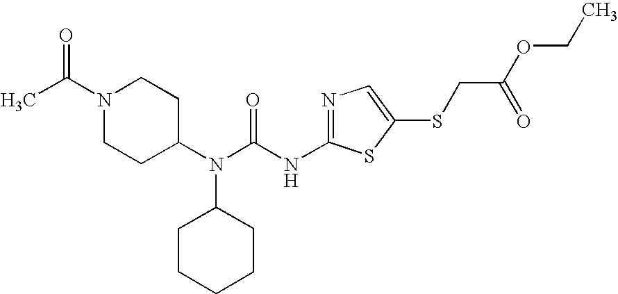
N1=C(NC(N(C2CCN(C(C)=O)CC2)C2CCCCC2)=O)SC(SCC(OCC)=O)=C1
